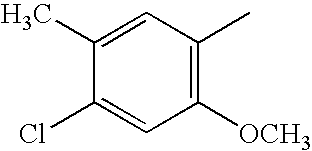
C1(C)=CC(C)=C([OCH3])C=C1Cl
